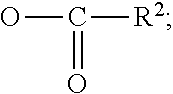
C(=O)([R2])O
